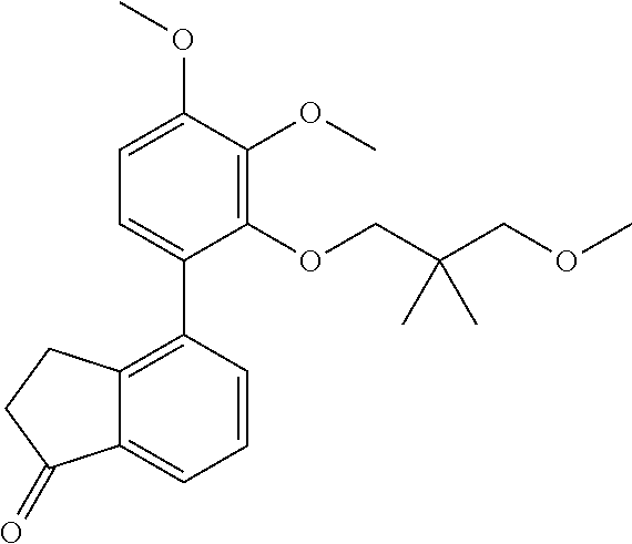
C1(OCC(COC)(C)C)=C(OC)C(OC)=CC=C1C1=C2C(=CC=C1)C(=O)CC2
